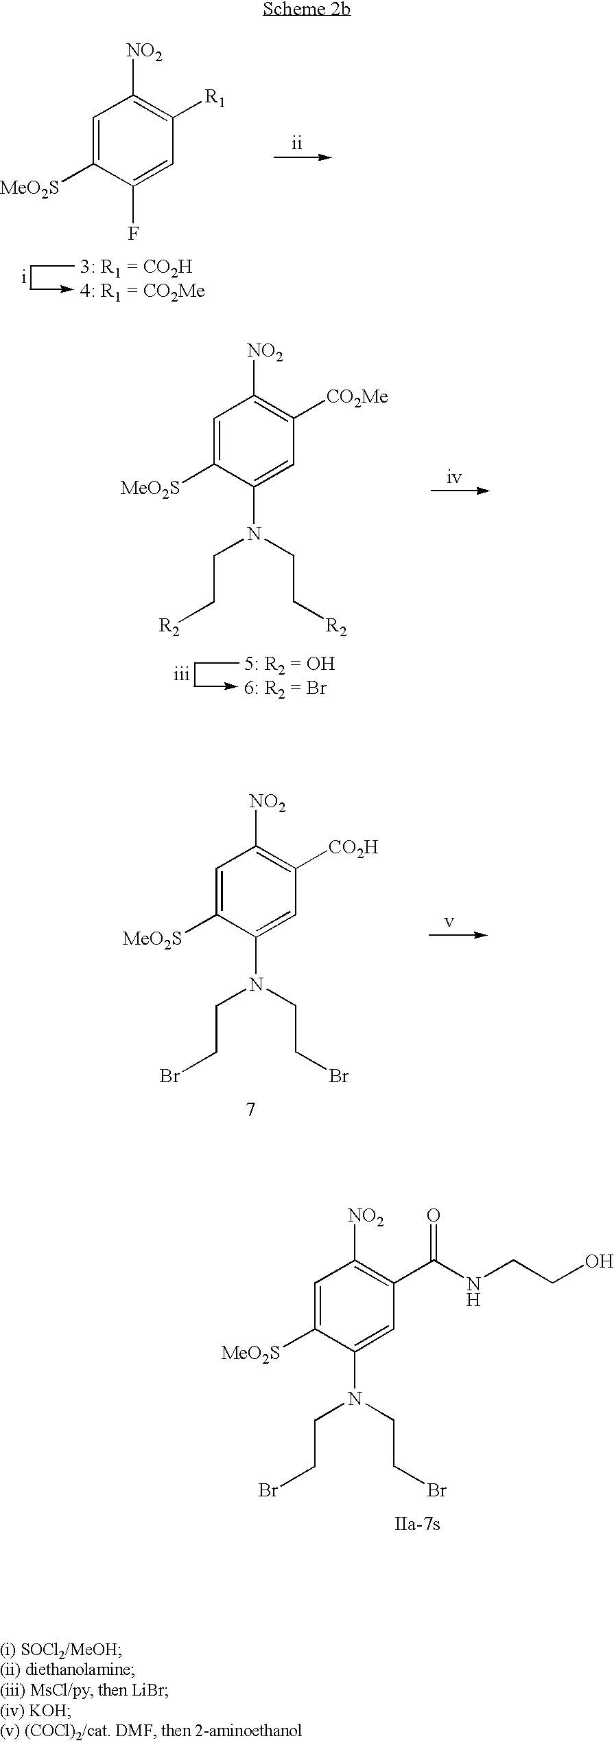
C1=C([MeO2S])C(N(CCBr)CCBr)=CC(C(NCCO)=O)=C1[NO2].C1=C([MeO2S])C(F)=CC([R1])=C1[NO2].C1=C([MeO2S])C(N(CC[R2])CC[R2])=CC([CO2Me])=C1[NO2].C1=C([MeO2S])C(N(CCBr)CCBr)=CC([CO2H])=C1[NO2]
